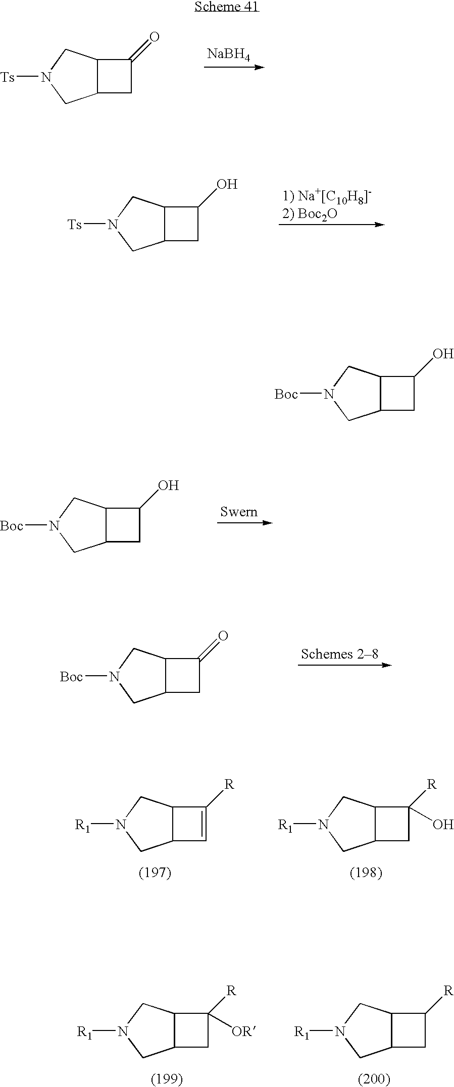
[NaBH4].C12C(CN([Ts])C1)C(=O)C2.C12C(CN([Ts])C1)C(O)C2.C12C(CN([Boc])C1)C(O)C2.C12C(CN([Boc])C1)C(=O)C2.C12C(CN([R1])C1)C([R])=C2.C12C(CN([R1])C1)C([R])(O)C2.C12C(CN([R1])C1)C([R])([OR])C2.C12C(CN([R1])C1)C([R])C2.C12C(CN([Boc])C1)C(O)C2
